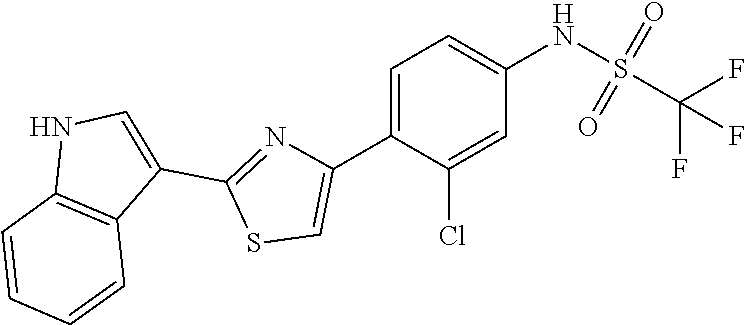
C1=C(C2=CSC(C3=CNC4=C3C=CC=C4)=N2)C(Cl)=CC(NS(=O)(=O)C(F)(F)F)=C1
